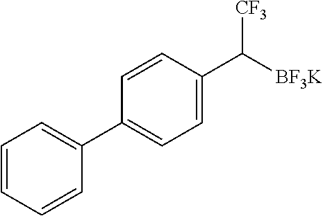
C([BF3K])([CF3])C1=CC=C(C2=CC=CC=C2)C=C1
